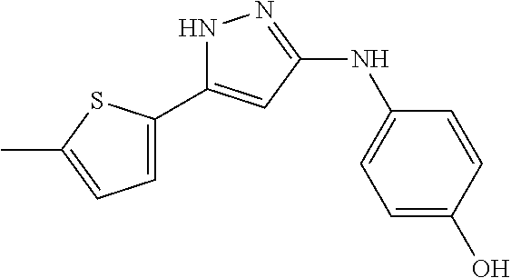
N1C(C2=CC=C(C)S2)=CC(NC2=CC=C(O)C=C2)=N1
